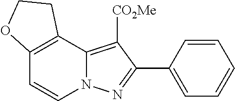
C1=CC(C2=NN3C=CC4=C(C3=C2[CO2Me])CCO4)=CC=C1
